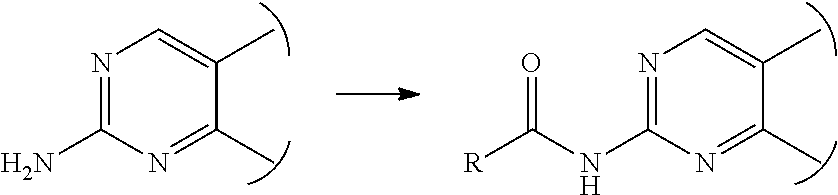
N1=C(N)N=C(C)C(C)=C1.N1=C(NC([R])=O)N=C(C)C(C)=C1
